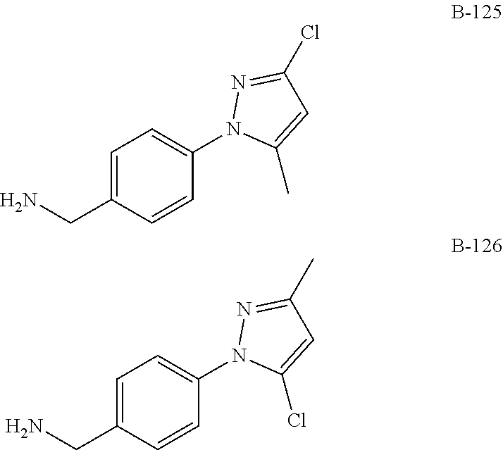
C1=C(CN)C=CC(N2C(C)=CC(Cl)=N2)=C1.C1=C(CN)C=CC(N2C(Cl)=CC(C)=N2)=C1
